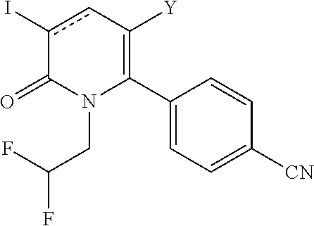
C1(C2=C([Y])cc(I)C(=O)N2CC(F)F)=CC=C([CN])C=C1
